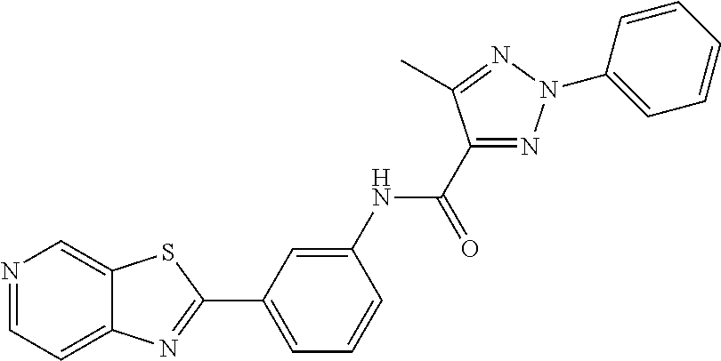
N1=CC=C2C(=C1)SC(C1=CC=CC(NC(C3=NN(C4=CC=CC=C4)N=C3C)=O)=C1)=N2
